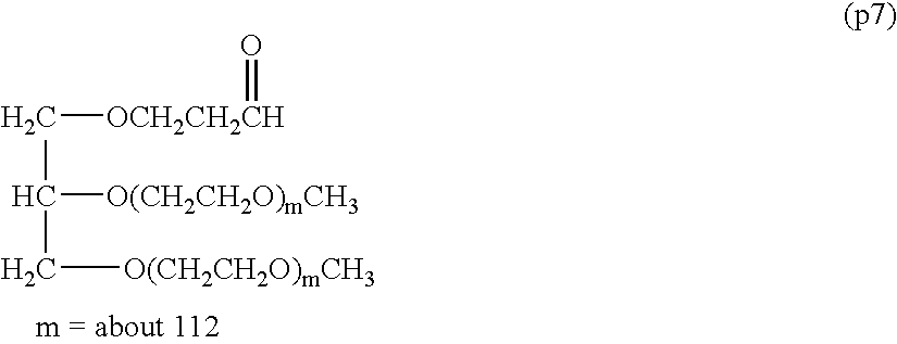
C([OCH2CH2CH]=O)C([O(CH2CH2O)mCH3])C[O(CH2CH2O)mCH3]
